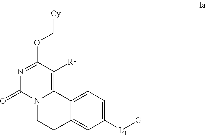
C12=CC=C([L1][G])C=C1CCN1C2=C([R1])C(OC[Cy])=NC1=O
